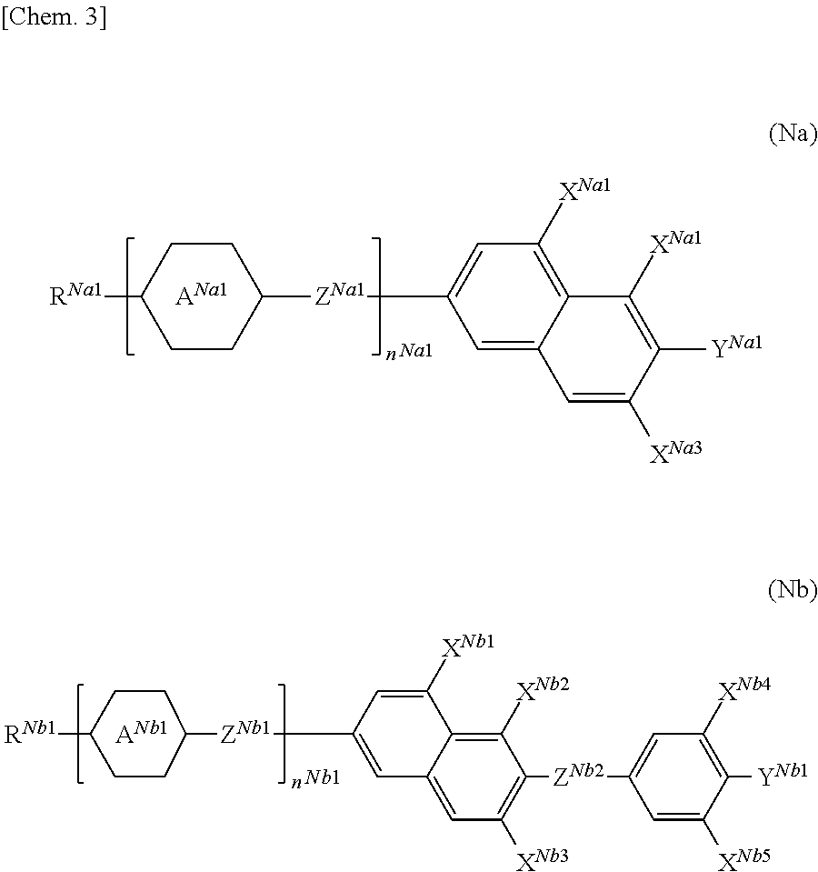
C1([RNa1])CCC([ZNa1]C2=CC([XNa1])=C3C(=C2)C=C([XNa3])C([YNa1])=C3[XNa1])CC1.[ANa1].[ANb1].C1([RNb1])CCC([ZNb1]C2=CC3=CC([XNb3])=C([ZNb2]C4=CC([XNb4])=C([YNb1])C([XNb5])=C4)C([XNb2])=C3C([XNb1])=C2)CC1
